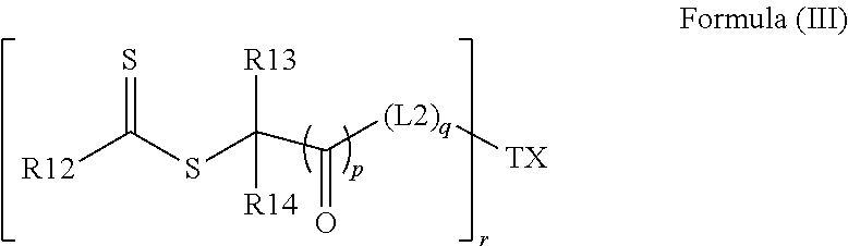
[R12]C(SC(C([(L2)q][TX])=O)([R13])[R14])=S
